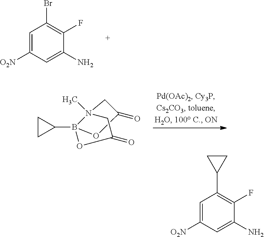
C1=C([O2N])C=C(N)C(F)=C1Br.O1C(=O)CN2(C)B1(C1CC1)OC(=O)C2.C1=C([O2N])C=C(N)C(F)=C1C1CC1
